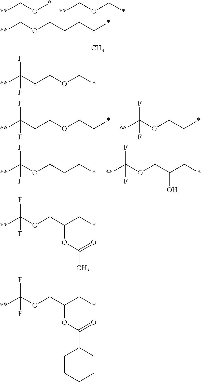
[**]CO*.[**]COC*.[**]C(CCOCC*)(F)F.[**]C(OCC*)(F)F.[**]C(OCCC*)(F)F.[**]C(OCC(C*)O)(F)F.[**]COCCCC(C)*.[**]C(CCOC*)(F)F.[**]C(OCC(C*)OC(=O)C)(F)F.[**]C(OCC(C*)OC(=O)C1CCCCC1)(F)F
